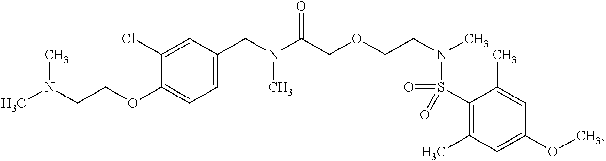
C1(Cl)=CC(CN(C(COCCN(C)S(=O)(C2=C(C)C=C(OC)C=C2C)=O)=O)C)=CC=C1OCCN(C)C
